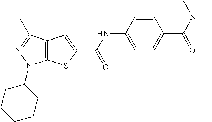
C12=C(C(C)=NN1C1CCCCC1)C=C(C(NC1=CC=C(C(N(C)C)=O)C=C1)=O)S2
